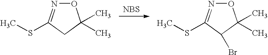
[NBS].CSC1=NOC(C)(C)C1.CSC1=NOC(C)(C)C1Br
